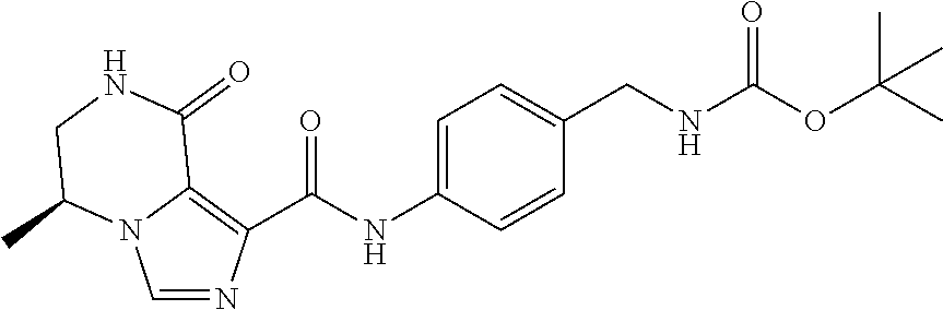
C1=NC(C(NC2=CC=C(CNC(OC(C)(C)C)=O)C=C2)=O)=C2N1C(C)CNC2=O
